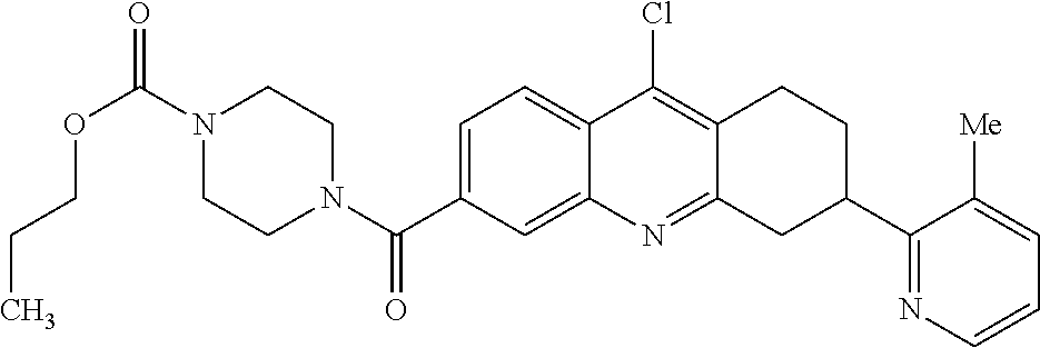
N1(C(OCCC)=O)CCN(C(=O)C2=CC=C3C(=C2)N=C2C(=C3Cl)CCC(C3=NC=CC=C3[Me])C2)CC1
